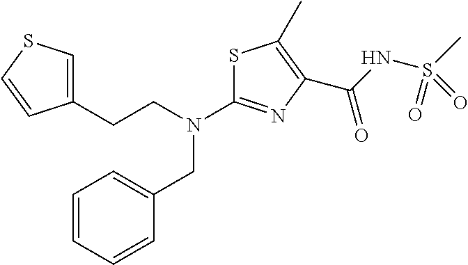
C(N(C1=NC(C(=O)NS(C)(=O)=O)=C(C)S1)CC1=CC=CC=C1)CC1=CSC=C1
